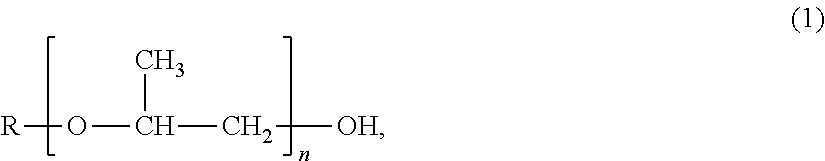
[R]OC(C[OH])C
